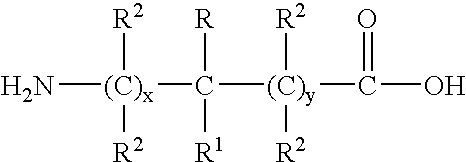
N[(C)x](C([(C)y]([R2])([R2])C(O)=O)([R])[R1])([R2])[R2]
